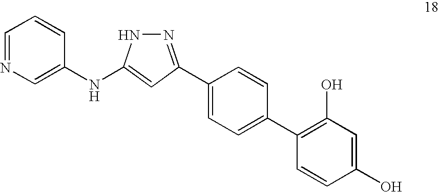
C1(C2=NNC(NC3=CN=CC=C3)=C2)=CC=C(C2=C(O)C=C(O)C=C2)C=C1
